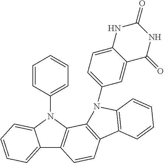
C1=CC(N2C3=CC=CC=C3C3=C2C2=C(C=C3)C3=C(N2C2=CC=C4C(=C2)C(=O)NC(=O)N4)C=CC=C3)=CC=C1
